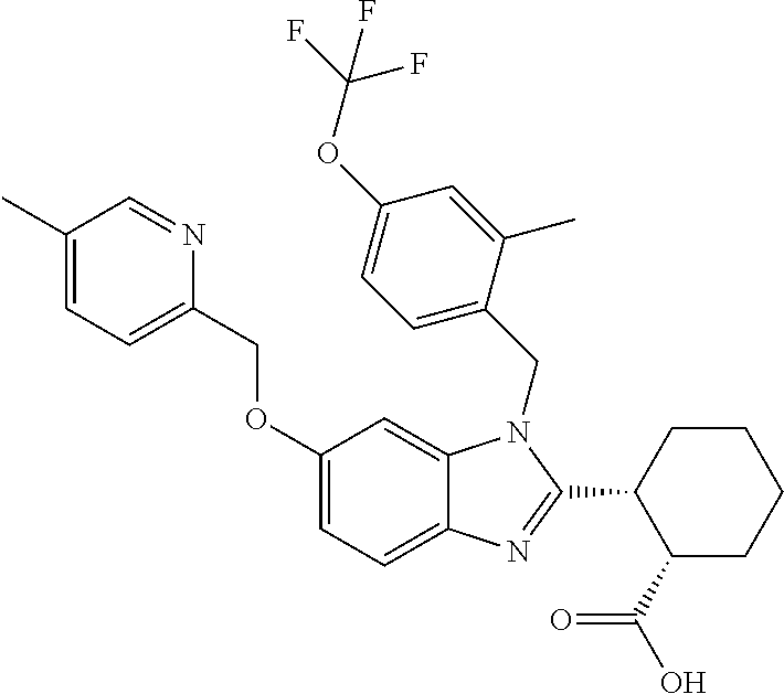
C1(OCC2=CC=C(C)C=N2)=CC=C2C(=C1)N(CC1=CC=C(OC(F)(F)F)C=C1C)C(C1C(C(O)=O)CCCC1)=N2
